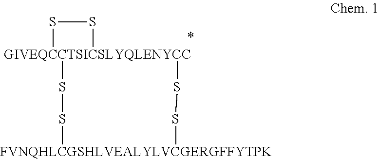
S1[GIVEQCCTSICSLYQLENYCC]2(S1)SS[FVNQHLCGSHLVEALYLVCGERGFFYTPK]SS2
